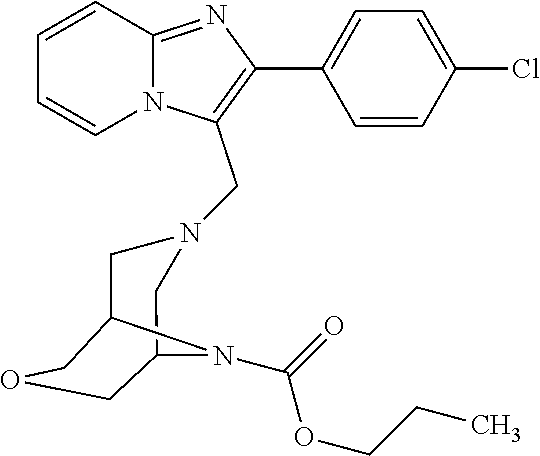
C1=CC=CN2C1=NC(C1=CC=C(Cl)C=C1)=C2CN1CC2COCC(C1)N2C(=O)OCCC
